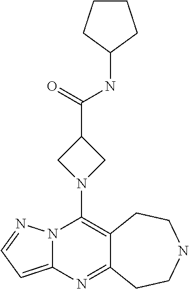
N12C(=CC=N1)N=C1C(=C2N2CC(C(=O)NC3CCCC3)C2)CCNCC1
